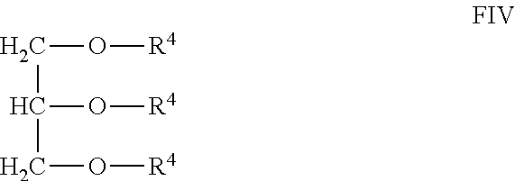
C(O[R4])C(O[R4])CO[R4]
